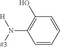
C1=CC=CC(O)=C1N([#3])[H]
